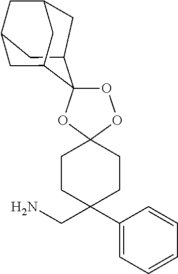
O1OC2(OC13C1CC4CC3CC(C1)C4)CCC(C1=CC=CC=C1)(CN)CC2
